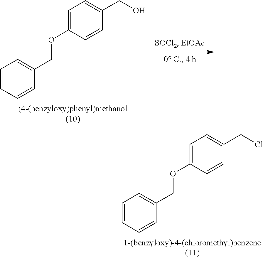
C1=CC=CC(COC2=CC=C(CO)C=C2)=C1.C1=CC=CC(COC2=CC=C(CCl)C=C2)=C1
